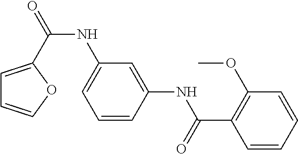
C1=C(C(=O)NC2=CC=CC(NC(C3=C(OC)C=CC=C3)=O)=C2)OC=C1
